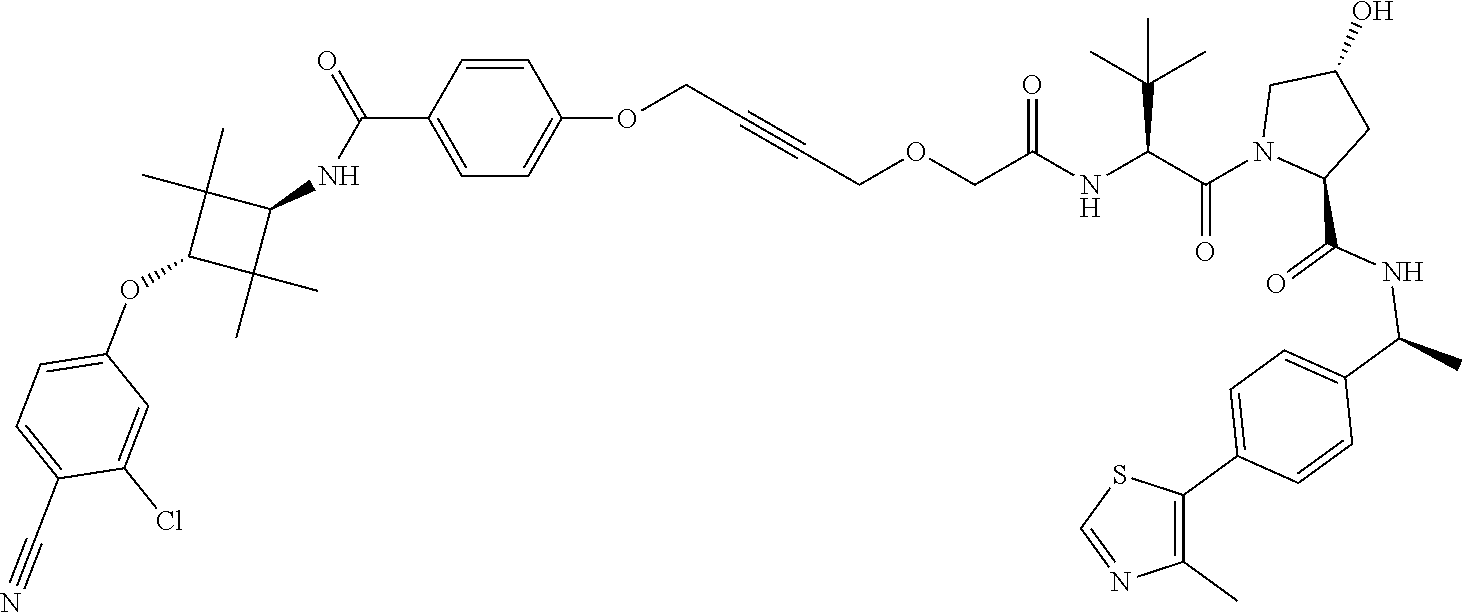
C(NC(C(N1CC(O)CC1C(NC(C1=CC=C(C2=C(C)N=CS2)C=C1)C)=O)=O)C(C)(C)C)(=O)COCC#CCOC1=CC=C(C(=O)NC2C(C)(C)C(OC3=CC=C(C#N)C(Cl)=C3)C2(C)C)C=C1
